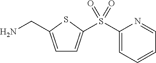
C1=C(CN)SC(S(C2=CC=CC=N2)(=O)=O)=C1
